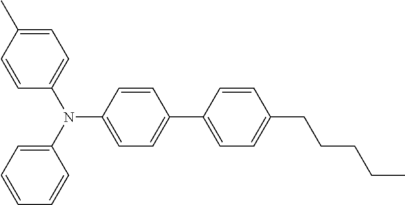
C1=C(C)C=CC(N(C2=CC=CC=C2)C2=CC=C(C3=CC=C(CCCCC)C=C3)C=C2)=C1
